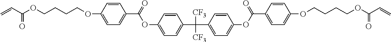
C=CC(OCCCCOC1=CC=C(C(=O)OC2=CC=C(C([CF3])([CF3])C3=CC=C(OC(C4=CC=C(OCCCCOC(C=C)=O)C=C4)=O)C=C3)C=C2)C=C1)=O
